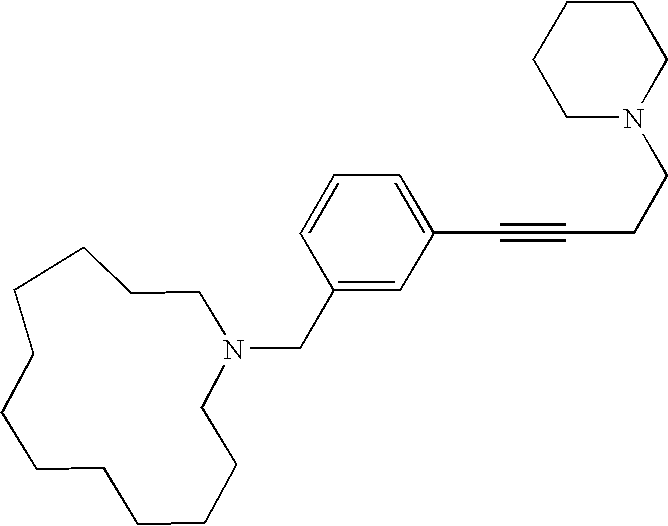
C(C1=CC(C#CCCN2CCCCC2)=CC=C1)N1CCCCCCCCCCCC1
